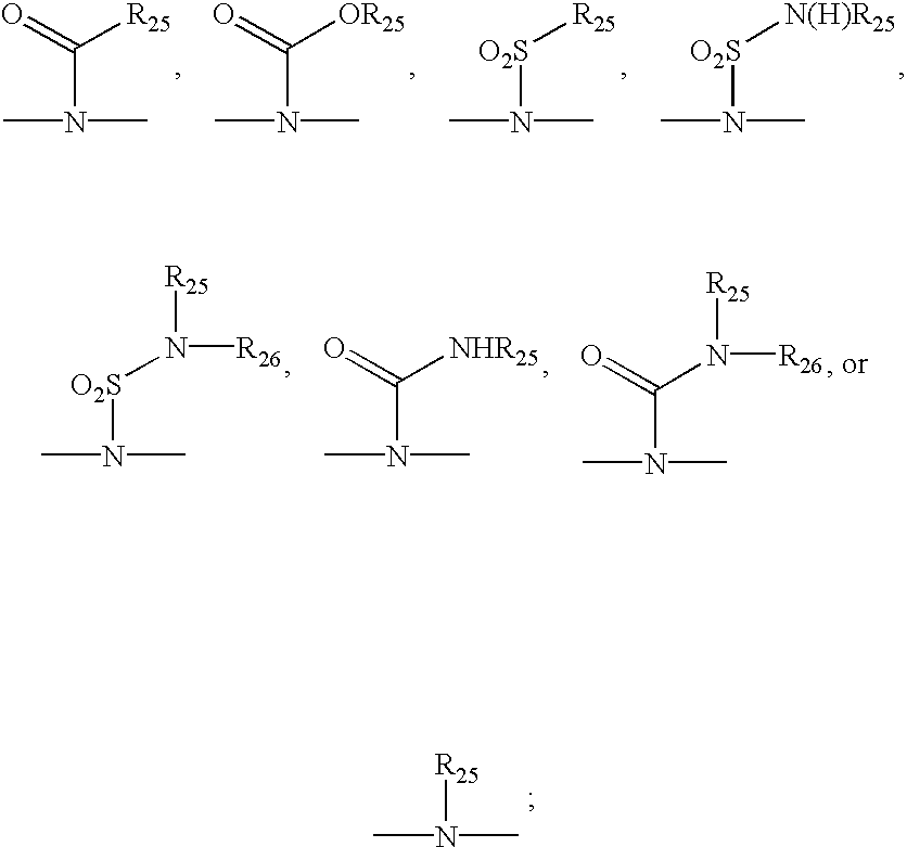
CN(C)C(=O)[R25].CN(C)C(=O)[OR25].CN(C)[O2S][R25].CN(C)[O2S][N(H)R25].CN(C)[O2S]N([R26])[R25].CN(C)C(=O)[NHR25].CN(C)C(=O)N([R26])[R25].CN(C)[R25]
